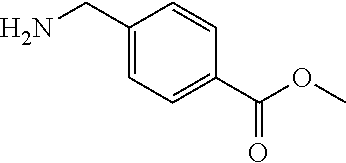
C1(CN)=CC=C(C(=O)OC)C=C1
